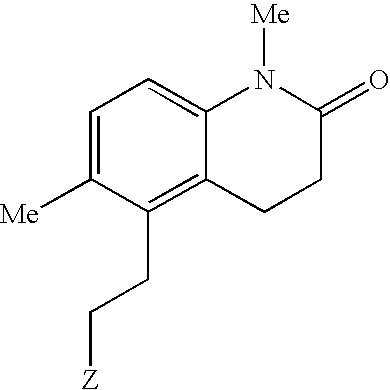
C1=C([Me])C(CC[Z])=C2C(=C1)N([Me])C(=O)CC2
